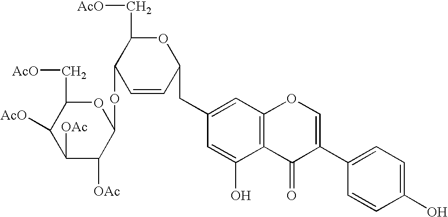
C12=C(C=C(CC3OC(C[AcO])C(OC4OC(C[AcO])C([AcO])C([OAc])C4[OAc])C=C3)C=C1O)OC=C(C1=CC=C(O)C=C1)C2=O
